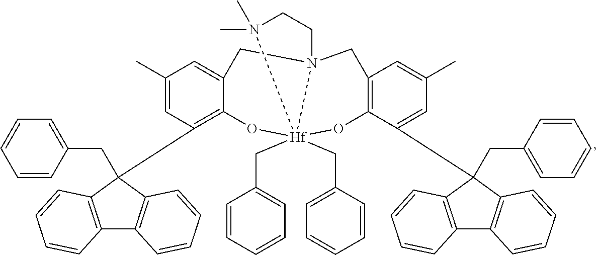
C12=C(C(CC3=CC=CC=C3)(C3=C4C(=CC(C)=C3)CN35[Hf](CC6=CC=CC=C6)(CC6=CC=CC=C6)(O4)(OC4=C(C=C(C)C=C4C4(CC6=CC=CC=C6)C6=C(C7=C4C=CC=C7)C=CC=C6)C3)N(C)(C)CC5)C3=C1C=CC=C3)C=CC=C2
